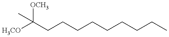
[H3CO]C(CCCCCCCCC)([OCH3])C
